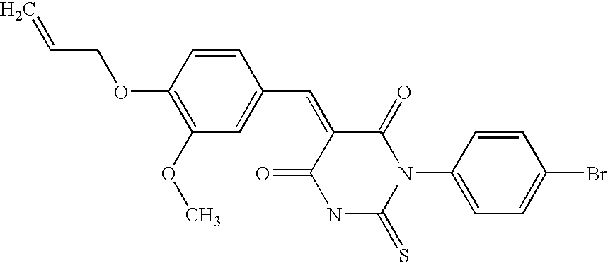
S=C1NC(=O)C(=CC2=CC(OC)=C(OCC=C)C=C2)C(=O)N1C1=CC=C(Br)C=C1
